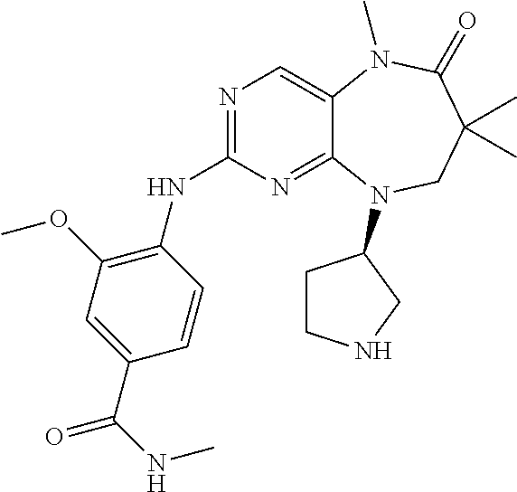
N1=C(NC2=C(OC)C=C(C(=O)NC)C=C2)N=C2C(=C1)N(C)C(=O)C(C)(C)CN2C1CCNC1
